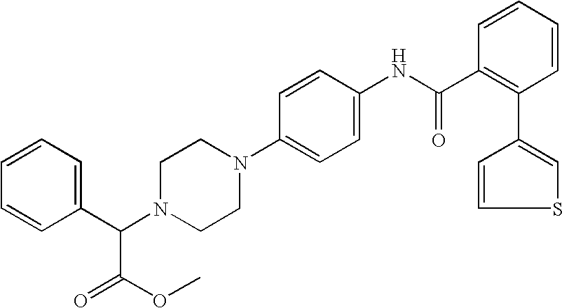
S1C=CC(C2=C(C(NC3=CC=C(N4CCN(C(C5=CC=CC=C5)C(OC)=O)CC4)C=C3)=O)C=CC=C2)=C1
